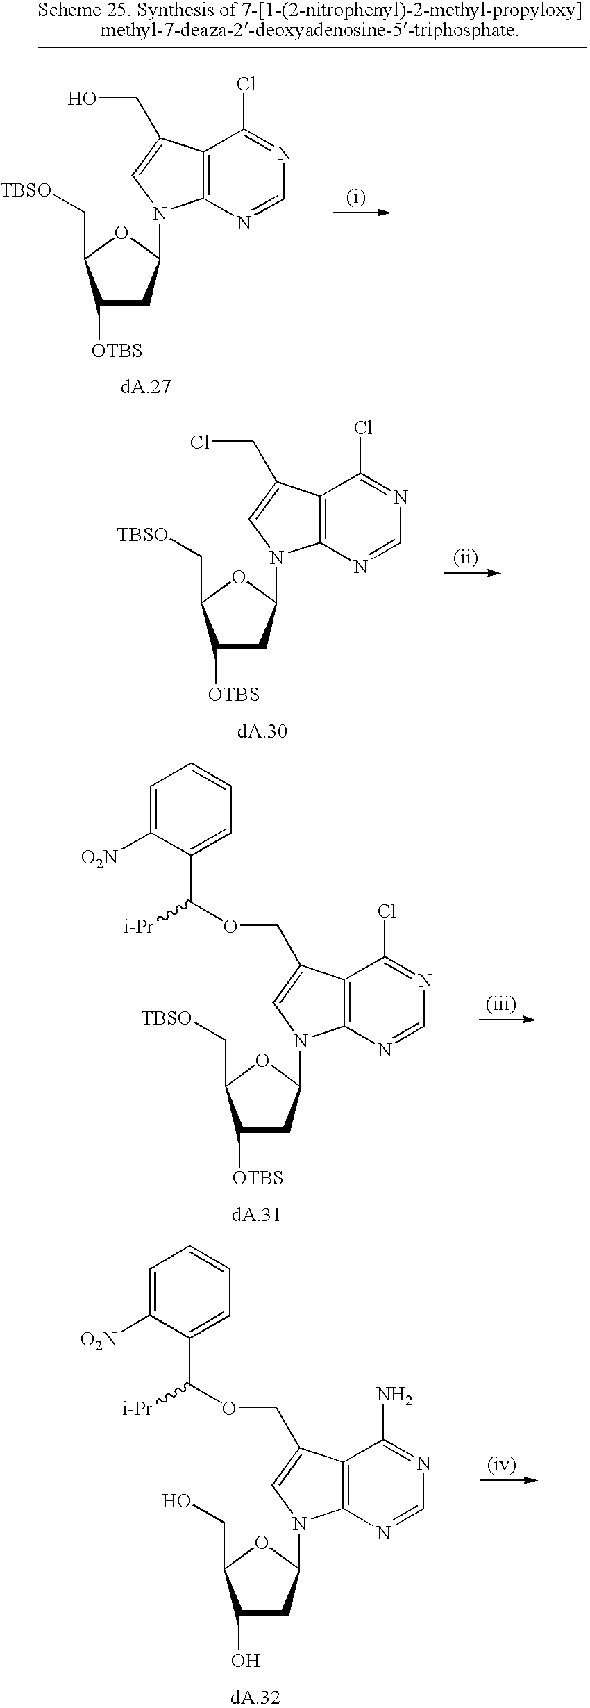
C12=C(C(CCl)=CN1C1CC([OTBS])C(C[TBSO])O1)C(Cl)=NC=N2.C12=C(C(COC(C3=CC=CC=C3[O2N])[i-Pr])=CN1C1CC([OTBS])C(C[TBSO])O1)C(Cl)=NC=N2.C12=C(C(COC(C3=CC=CC=C3[O2N])[i-Pr])=CN1C1CC(O)C(CO)O1)C(N)=NC=N2.C12=C(C(CO)=CN1C1CC([OTBS])C(C[TBSO])O1)C(Cl)=NC=N2
